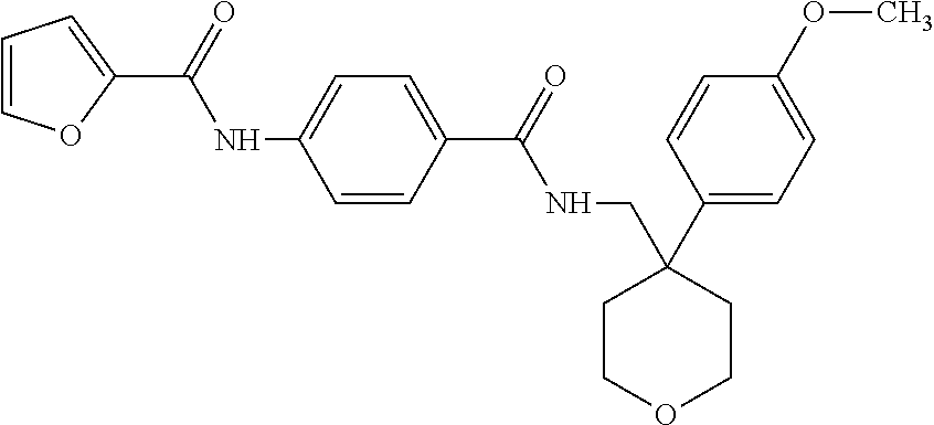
C1=COC(C(=O)NC2=CC=C(C(=O)NCC3(C4=CC=C(OC)C=C4)CCOCC3)C=C2)=C1
